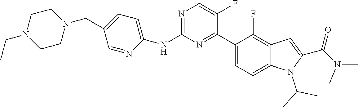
C1(CN2CCN(CC)CC2)=CC=C(NC2=NC=C(F)C(C3=CC=C4C(=C3F)C=C(C(N(C)C)=O)N4C(C)C)=N2)N=C1
